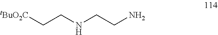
[tBuO2C]CCNCCN
